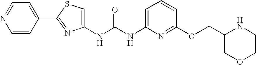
C(NC1=CC=CC(OCC2NCCOC2)=N1)(=O)NC1=CSC(C2=CC=NC=C2)=N1
